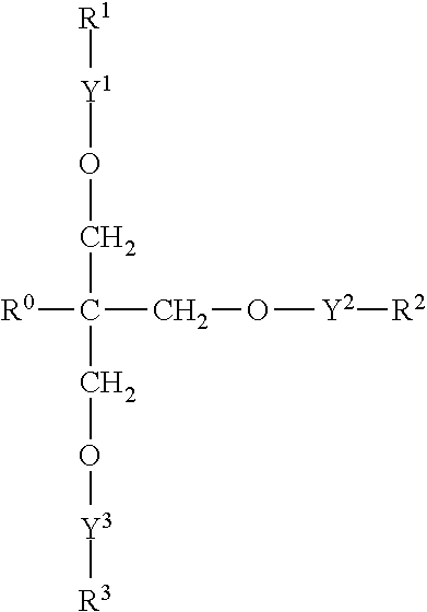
[R0]C(CO[Y2][R2])(CO[Y1][R1])CO[Y3][R3]
